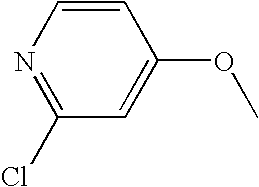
N1=C(Cl)C=C(OC)C=C1
